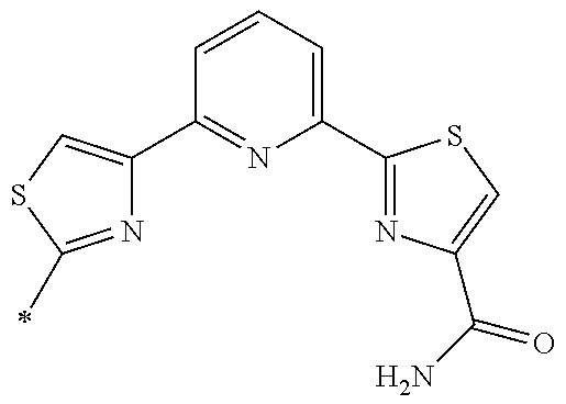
N1=C(C)SC=C1C1=NC(C2=NC(C(=O)N)=CS2)=CC=C1
